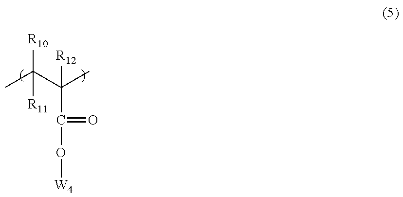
CC(C(C)(C(=O)O[W4])[R12])([R10])[R11]
